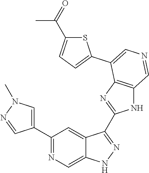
C1(C2=CN(C)N=C2)=NC=C2C(=C1)C(C1=NC3=C(N1)C=NC=C3C1=CC=C(C(=O)C)S1)=NN2
